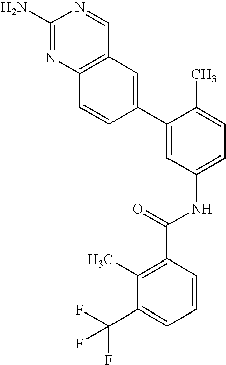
C1(N)=NC2=C(C=N1)C=C(C1=CC(NC(C3=C(C)C(C(F)(F)F)=CC=C3)=O)=CC=C1C)C=C2
